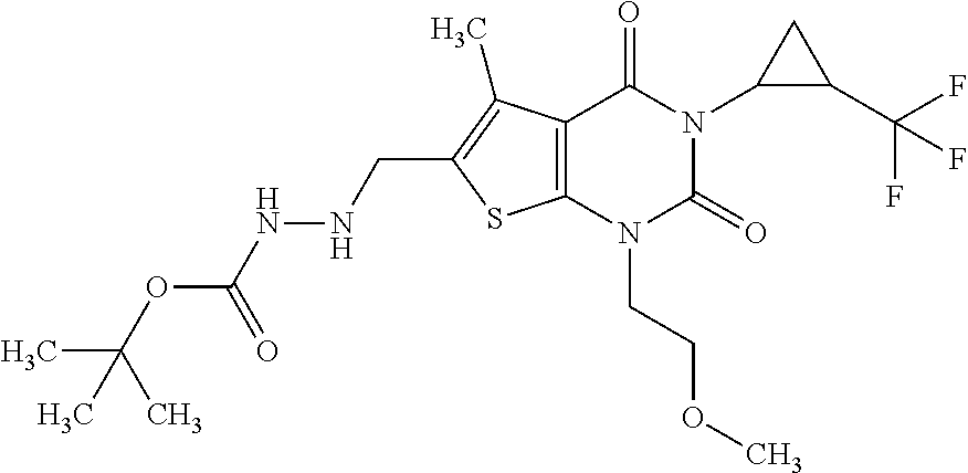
C12=C(N(CCOC)C(=O)N(C3C(C(F)(F)F)C3)C1=O)SC(CNNC(OC(C)(C)C)=O)=C2C
